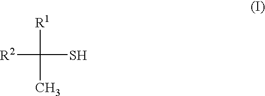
[R2]C([R1])(S)C
